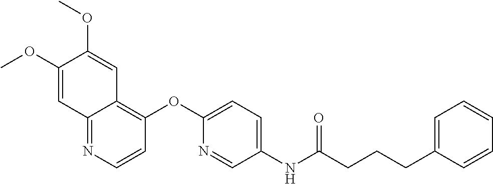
C1(OC)=CC2=NC=CC(OC3=CC=C(NC(=O)CCCC4=CC=CC=C4)C=N3)=C2C=C1OC
